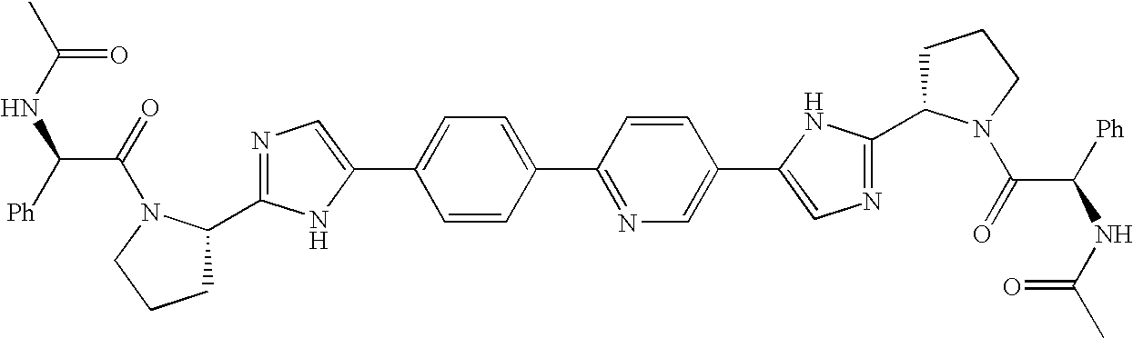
C1C(C2=NC=C(C3=CC=C(C4=NC=C(C5=CN=C(C6CCCN6C(C(NC(C)=O)[Ph])=O)N5)C=C4)C=C3)N2)N(C(=O)C([Ph])NC(C)=O)CC1
